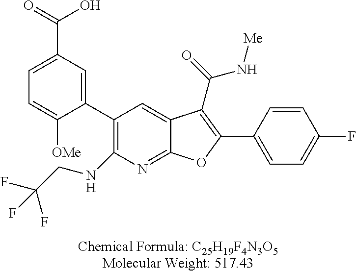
C1(C2=CC(C(=O)O)=CC=C2[OMe])=C(NCC(F)(F)F)N=C2C(=C1)C(C(=O)N[Me])=C(C1=CC=C(F)C=C1)O2
